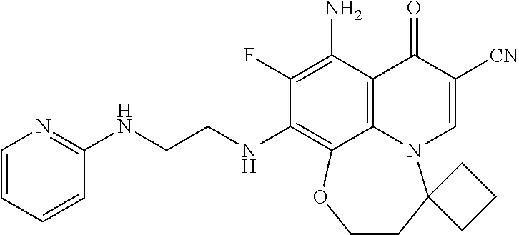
C1=CC=CC(NCCNC2=C3C4=C(C(N)=C2F)C(=O)C([CN])=CN4C2(CCO3)CCC2)=N1
